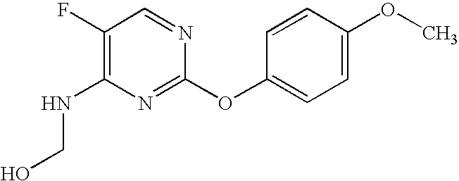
C1(F)=C(NCO)N=C(OC2=CC=C(OC)C=C2)N=C1
